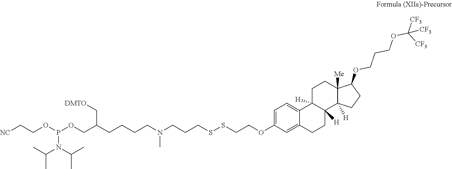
[NC]CCOP(OCC(CCCCN(CCCSSCCOC1=CC=C2C(=C1)CCC1([H])C2([H])CCC2([Me])C1([H])CCC2OCCCOC([CF3])([CF3])[CF3])C)C[DMTO])N(C(C)C)C(C)C
